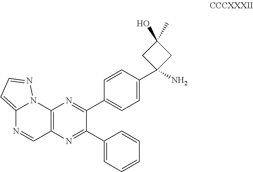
C12=C(N=C(C3=CC=CC=C3)C(C3=CC=C(C4(N)CC(O)(C)C4)C=C3)=N1)C=NC1=CC=NN21
